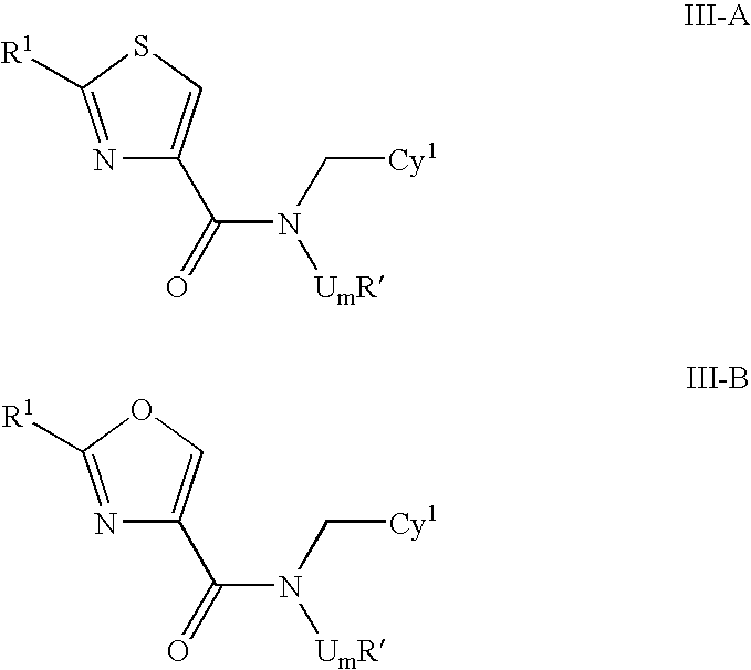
N1=C([R1])SC=C1C(N(C[Cy1])[UmR])=O.N1=C([R1])OC=C1C(N(C[Cy1])[UmR])=O
